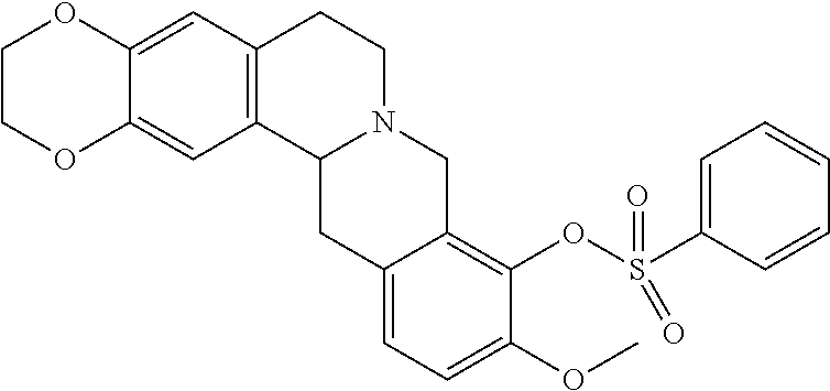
C12=CC3=C(C=C1OCCO2)CCN1C3CC2=CC=C(OC)C(OS(C3=CC=CC=C3)(=O)=O)=C2C1
